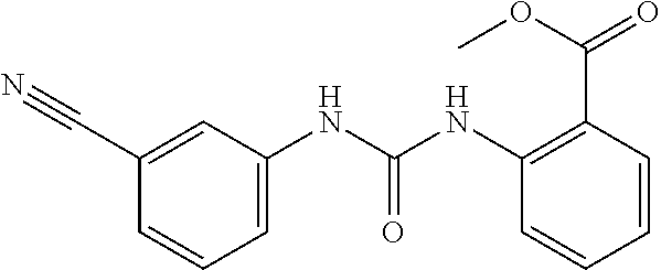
C1=CC=CC(NC(=O)NC2=CC=CC(C#N)=C2)=C1C(=O)OC
